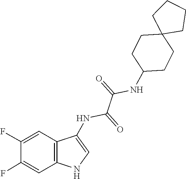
C1C(NC(C(NC2=CNC3=C2C=C(F)C(F)=C3)=O)=O)CCC2(C1)CCCC2
